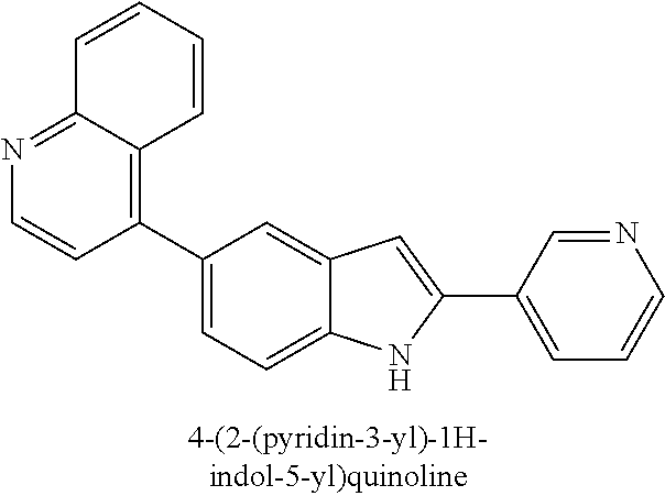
C1(C2=CC=C3C(=C2)C=C(C2=CC=CN=C2)N3)=C2C(=NC=C1)C=CC=C2
